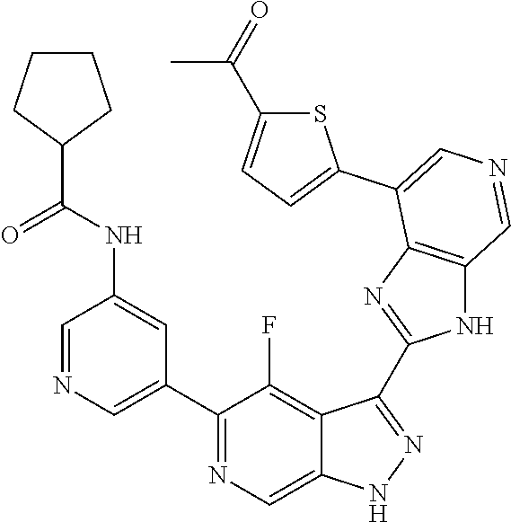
C1(C2=CN=CC(NC(C3CCCC3)=O)=C2)=NC=C2C(=C1F)C(C1=NC3=C(N1)C=NC=C3C1=CC=C(C(=O)C)S1)=NN2
